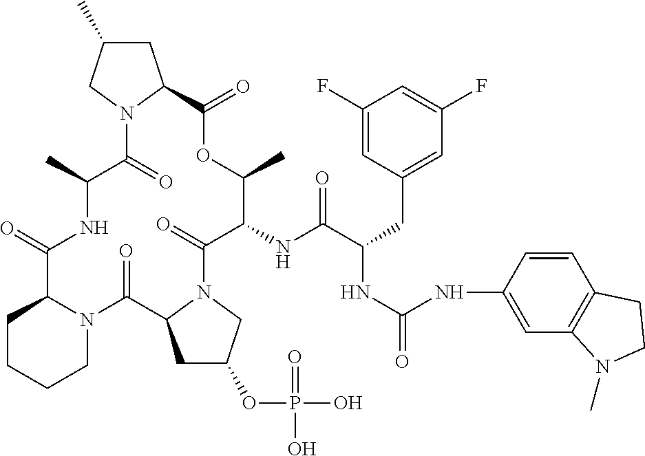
O=C1C2CCCCN2C(=O)C2CC(OP(=O)(O)O)CN2C(=O)C(NC(C(CC2=CC(F)=CC(F)=C2)NC(=O)NC2=CC3=C(C=C2)CCN3C)=O)C(C)OC(=O)C2CC(C)CN2C(=O)C(C)N1
